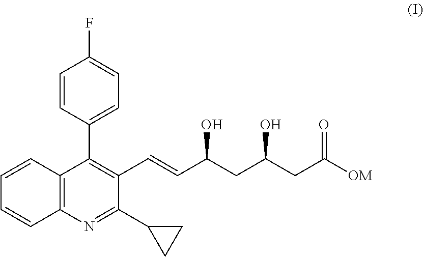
C12=C(N=C(C3CC3)C(C=CC(CC(O)CC([OM])=O)O)=C1C1=CC=C(F)C=C1)C=CC=C2
